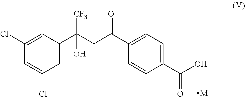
C1(C(O)=O)=CC=C(C(CC(C2=CC(Cl)=CC(Cl)=C2)([CF3])O)=O)C=C1C.[M]
